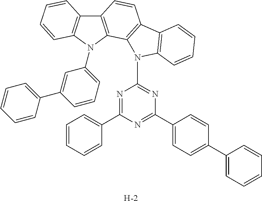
C12=C(N(C3=CC=CC(C4=CC=CC=C4)=C3)C3=C1C=CC=C3)C1=C(C=C2)C2=C(N1C1=NC(C3=CC=C(C4=CC=CC=C4)C=C3)=NC(C3=CC=CC=C3)=N1)C=CC=C2.[H]
